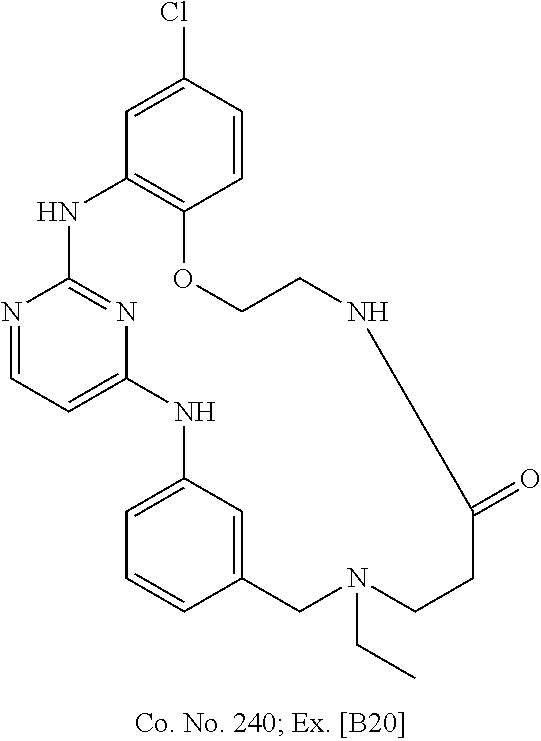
N1=CC=C2N=C1NC1=C(C=CC(Cl)=C1)OCCNC(=O)CCN(CC)CC1=CC(=CC=C1)N2
